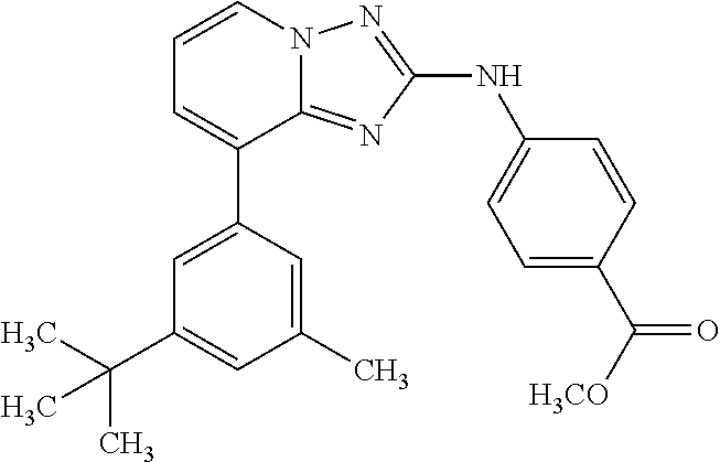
C1=C(C2=CC=CN3C2=NC(NC2=CC=C(C([H3CO])=O)C=C2)=N3)C=C(C)C=C1C(C)(C)C
